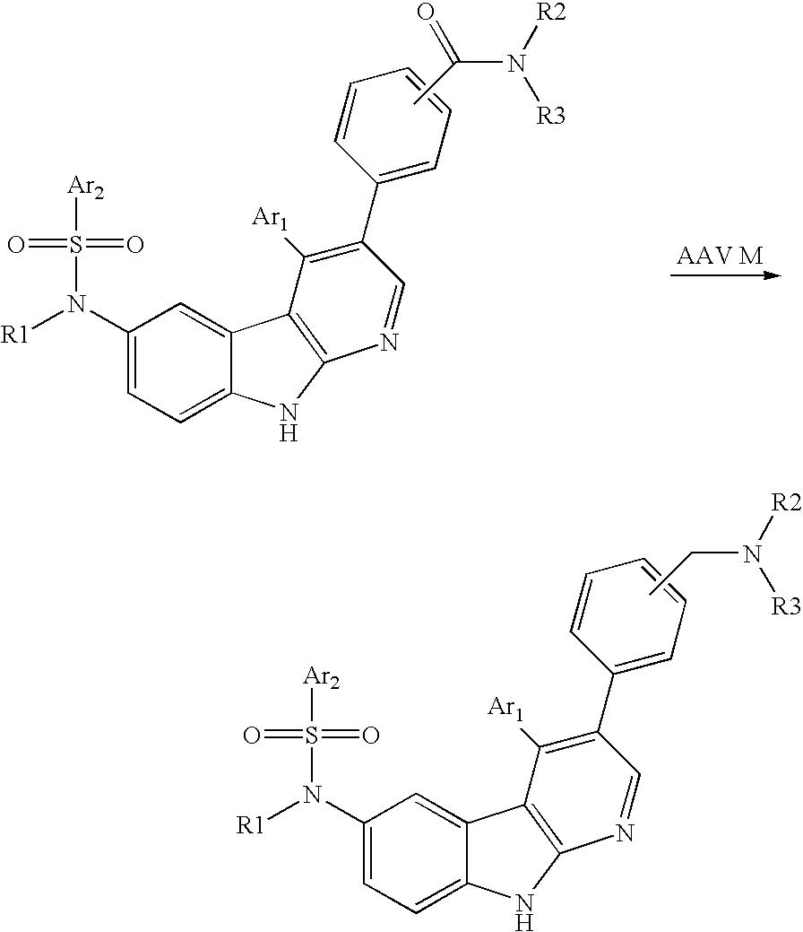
C1(N(S(=O)(=O)[Ar2])[R1])=CC=C2C(=C1)C1=C(N2)N=CC(C2=CC=CC=C2)=C1[Ar1].CCN([R2])[R3].C1(N(S(=O)(=O)[Ar2])[R1])=CC=C2C(=C1)C1=C(N2)N=CC(C2=CC=CC=C2)=C1[Ar1].CC(N([R2])[R3])=O
